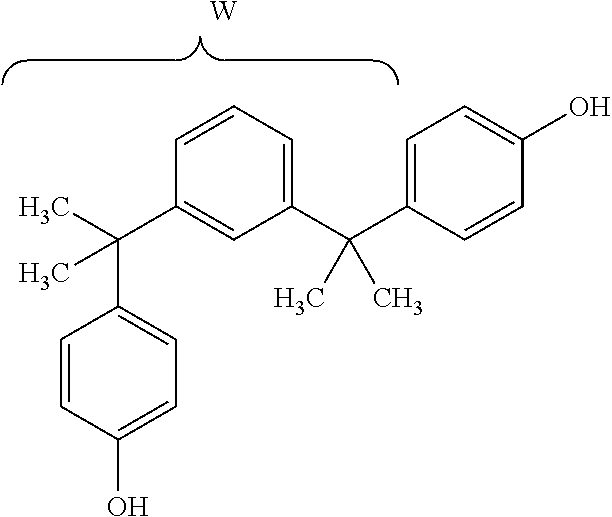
C1=CC(O)=CC=C1C(C)(C1=CC(C(C2=CC=C(O)C=C2)(C)C)=CC=C1)C.[W]
